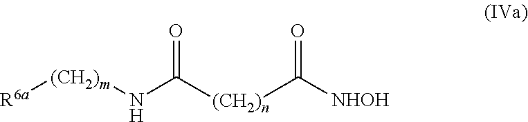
[R6a][(CH2)m]NC([(CH2)n]C([NHOH])=O)=O
